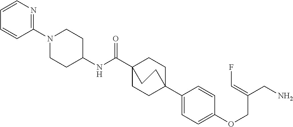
C1(C23CCC(C(NC4CCN(C5=NC=CC=C5)CC4)=O)(CC2)CC3)=CC=C(OCC(CN)=CF)C=C1
